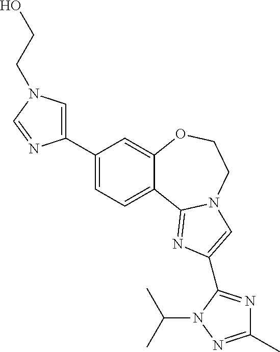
C1(C2=CN(CCO)C=N2)=CC=C2C(=C1)OCCN1C2=NC(C2=NC(C)=NN2C(C)C)=C1
